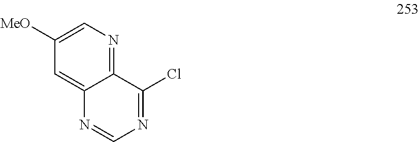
C12=NC=C([MeO])C=C1N=CN=C2Cl
